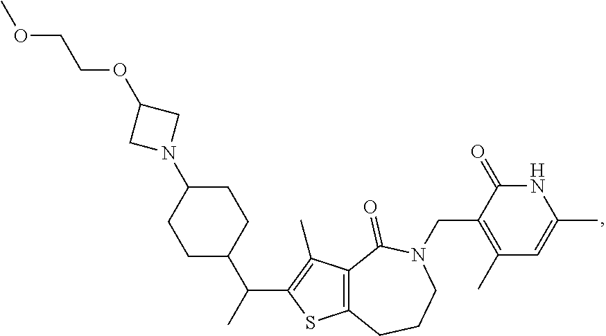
C1CC(N2CC(OCCOC)C2)CCC1C(C)C1=C(C)C2=C(S1)CCCN(CC1=C(C)C=C(C)NC1=O)C2=O
